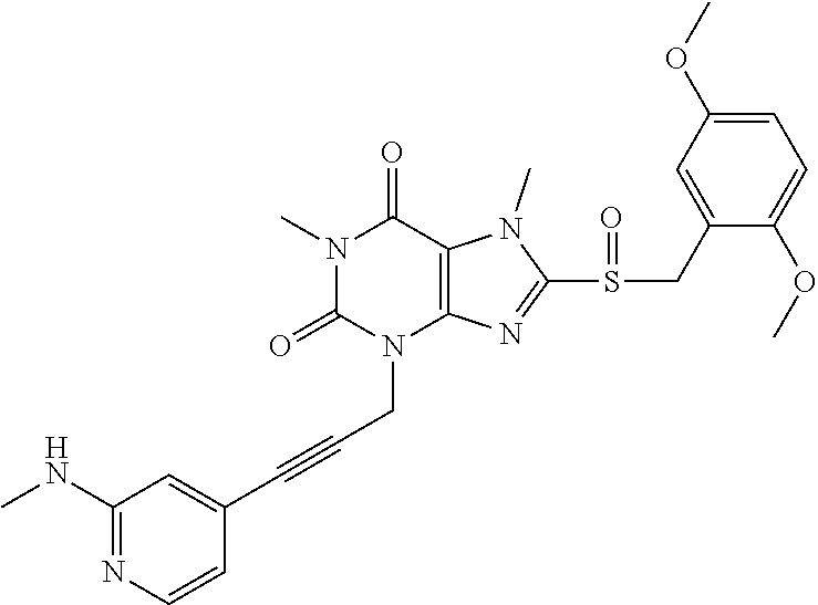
N1(C)C(=O)N(CC#CC2=CC(NC)=NC=C2)C2=C(C1=O)N(C)C(S(CC1=CC(OC)=CC=C1OC)=O)=N2
